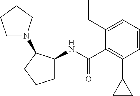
C1=CC=C(CC)C(C(=O)NC2CCCC2N2CCCC2)=C1C1CC1
